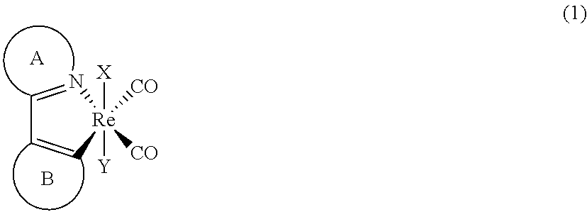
C1=N[Re]([CO])([CO])([X])([Y])C=C1.[A].B
